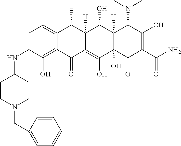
C1=C2C(=C(O)C(NC3CCN(CC4=CC=CC=C4)CC3)=C1)C(=O)C1=C(O)C3(O)C([H])(C(O)C1([H])C2C)C(N(C)C)C(O)=C(C(N)=O)C3=O
